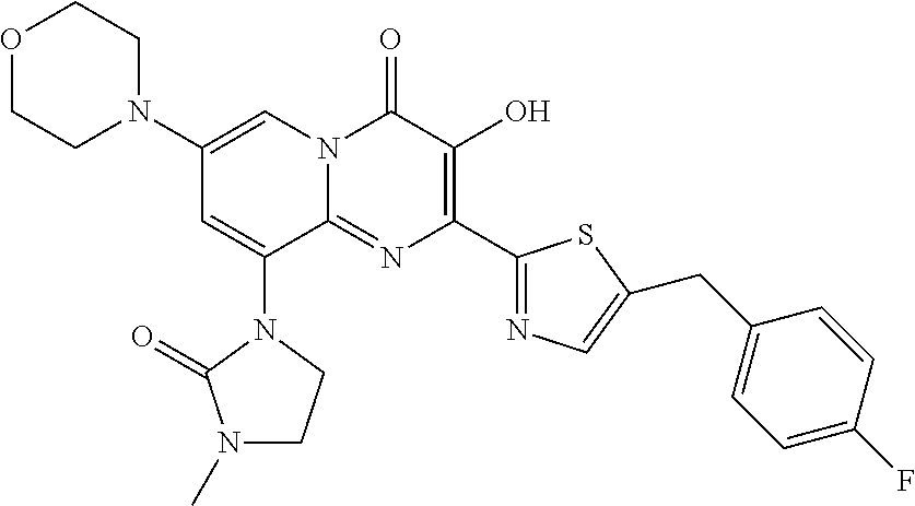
O1CCN(C2=CN3C(=NC(C4=NC=C(CC5=CC=C(F)C=C5)S4)=C(O)C3=O)C(N3C(=O)N(C)CC3)=C2)CC1
